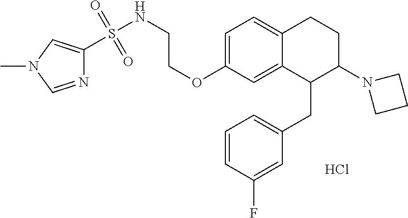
Cl.O(C1=CC=C2C(=C1)C(CC1=CC=CC(F)=C1)C(N1CCC1)CC2)CCNS(=O)(=O)C1=CN(C)C=N1
